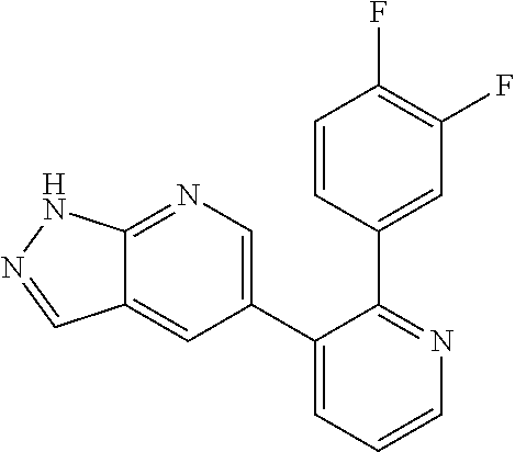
C12=NC=C(C3=CC=CN=C3C3=CC(F)=C(F)C=C3)C=C1C=NN2
